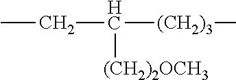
C([(CH2)3]C)(CC)[(CH2)2OCH3]
